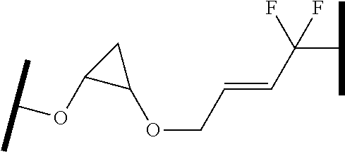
O(CC=CC(F)(C(C)C)F)C1CC1OC(C)C
